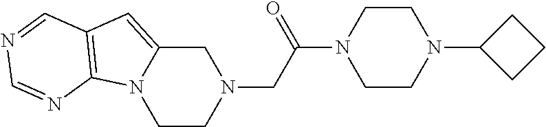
C1C2=CC3=C(N2CCN1CC(N1CCN(C2CCC2)CC1)=O)N=CN=C3
